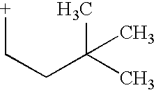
[+]CCC(C)(C)C
